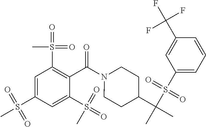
C1=C(S(C)(=O)=O)C=C(S(=O)(=O)C)C(C(N2CCC(C(C)(S(C3=CC=CC(C(F)(F)F)=C3)(=O)=O)C)CC2)=O)=C1S(=O)(=O)C
